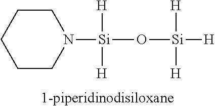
N1([Si](O[Si]([H])([H])[H])([H])[H])CCCCC1
